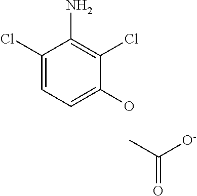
C1(Cl)=CC=C(O)C(Cl)=C1N.CC(=O)[O-]
